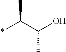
*C(C(O)C)C
